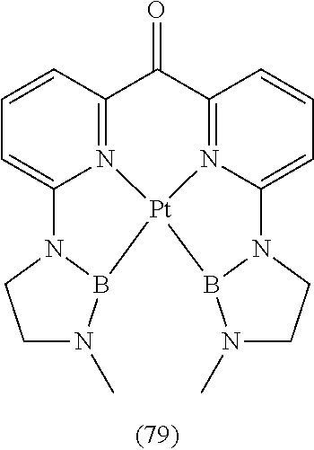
C1=CC2=N3C(=C1)N1CCN(C)B1[Pt]31N3=C(C2=O)C=CC=C3N2B1N(C)CC2
